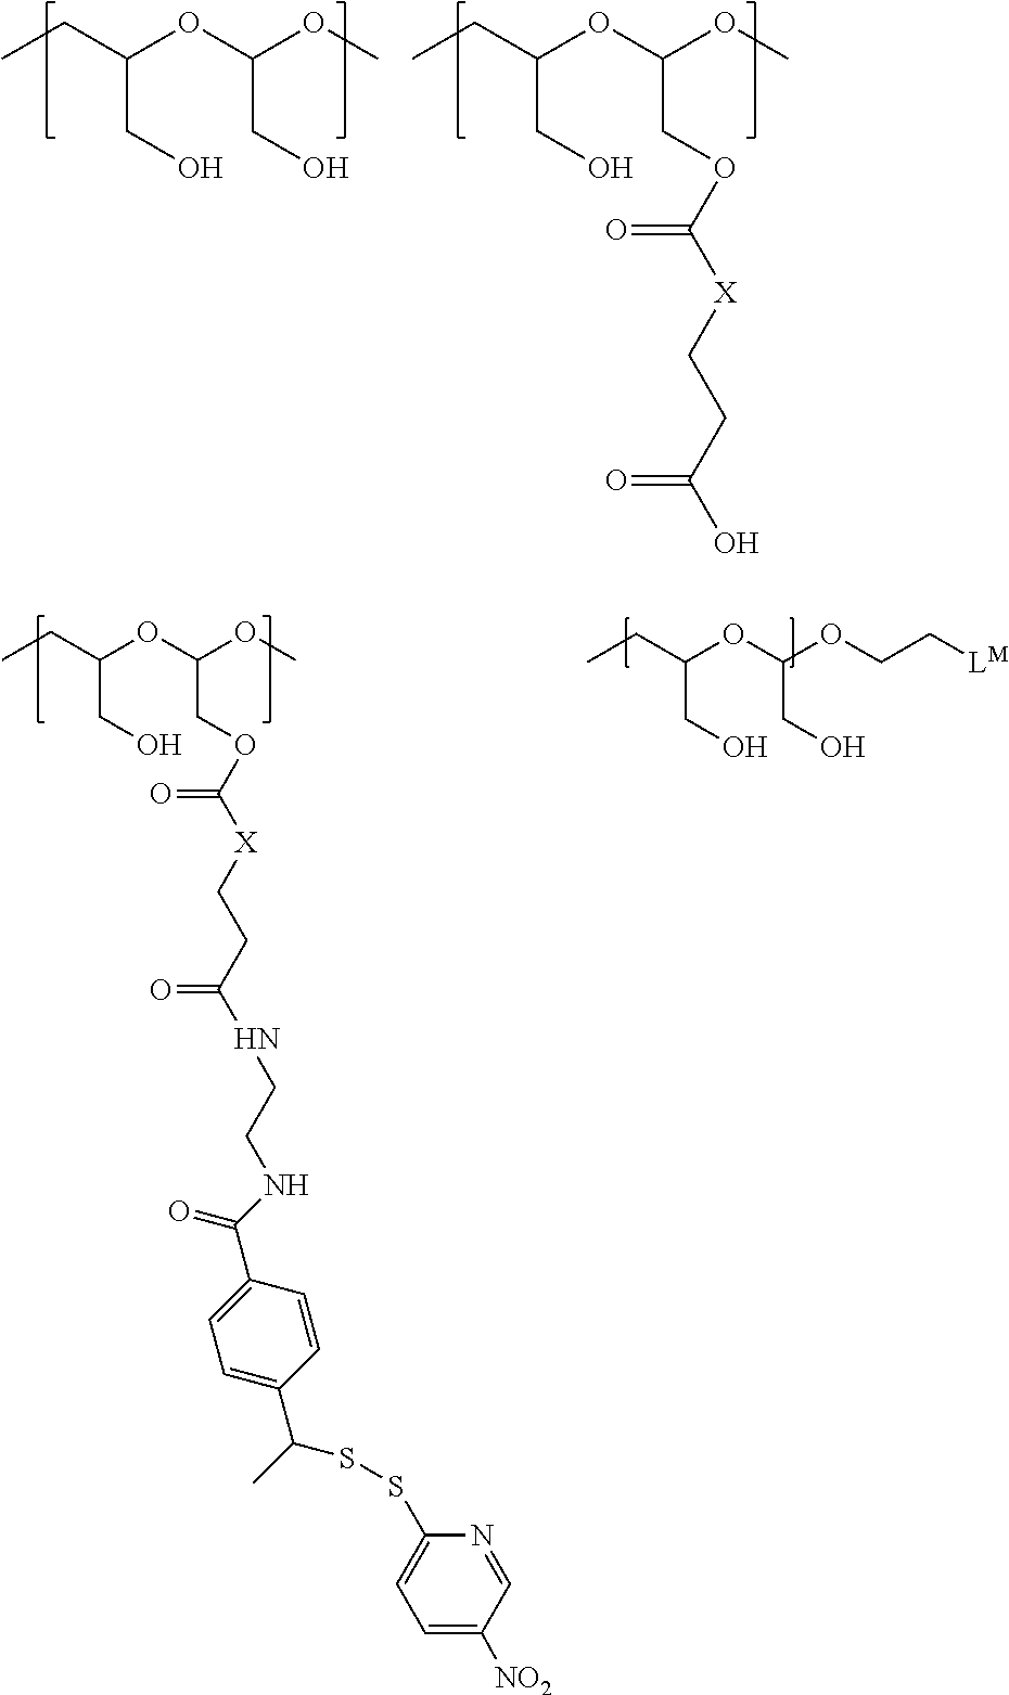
CCC(OC(OC)CO)CO.CCC(OC(OC)COC([X]CCC(O)=O)=O)CO.CCC(OC(OCC[LM])CO)CO.CCC(OC(OC)COC([X]CCC(NCCNC(C1=CC=C(C(C)SSC2=CC=C([NO2])C=N2)C=C1)=O)=O)=O)CO
